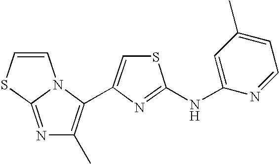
N1=C2N(C(C3=CSC(NC4=CC(C)=CC=N4)=N3)=C1C)C=CS2
